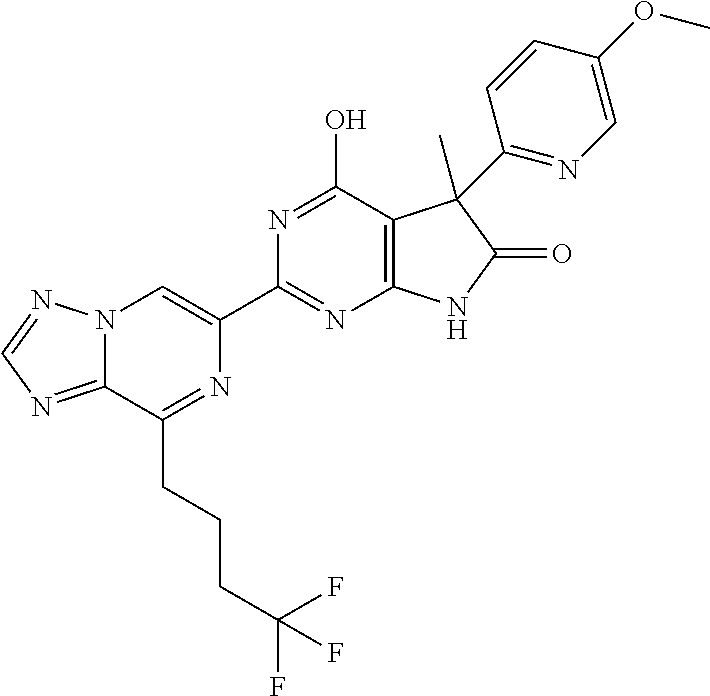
C12=NC=NN1C=C(C1=NC3=C(C(O)=N1)C(C)(C1=NC=C(OC)C=C1)C(=O)N3)N=C2CCCC(F)(F)F
